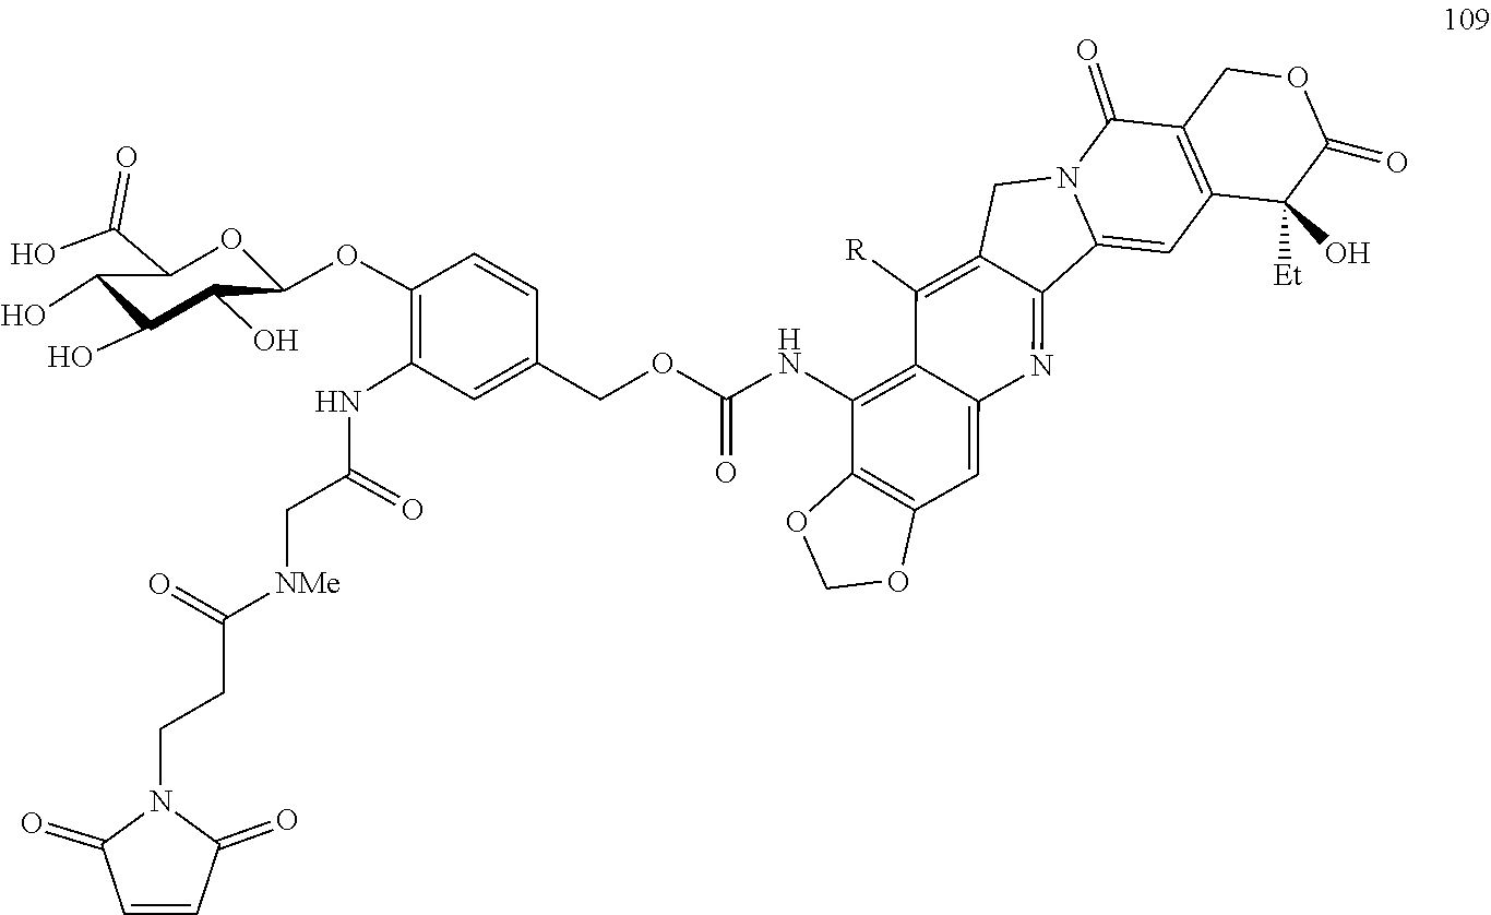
OC1C(O)C(O)C(OC2=C(NC(C[NMe]C(CCN3C(=O)C=CC3=O)=O)=O)C=C(COC(=O)NC3=C4C([R])=C5CN6C(=CC7=C(C6=O)COC(=O)C7(O)[Et])C5=NC4=CC4=C3OCO4)C=C2)OC1C(O)=O
